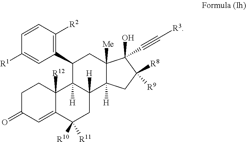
C1C(=O)C=C2C([R12])(C1)C1([H])C([H])(CC2([R10])[R11])C2([H])C([Me])(CC1C1=C([R2])C=CC([R1])=C1)C(O)(C#C[R3])C([R8])([R9])C2
